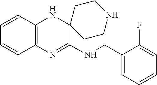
C12=C(N=C(NCC3=CC=CC=C3F)C3(N1)CCNCC3)C=CC=C2
